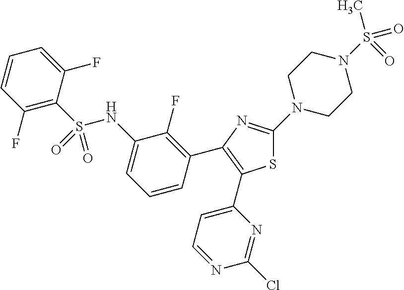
C1(F)=C(S(NC2=CC=CC(C3=C(C4=CC=NC(Cl)=N4)SC(N4CCN(S(C)(=O)=O)CC4)=N3)=C2F)(=O)=O)C(F)=CC=C1
